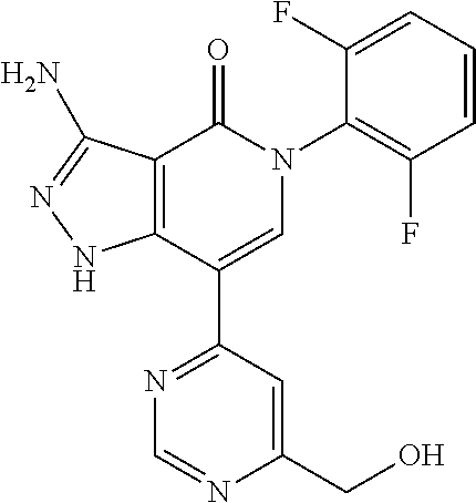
C12=C(C(C3=NC=NC(CO)=C3)=CN(C3=C(F)C=CC=C3F)C1=O)NN=C2N
